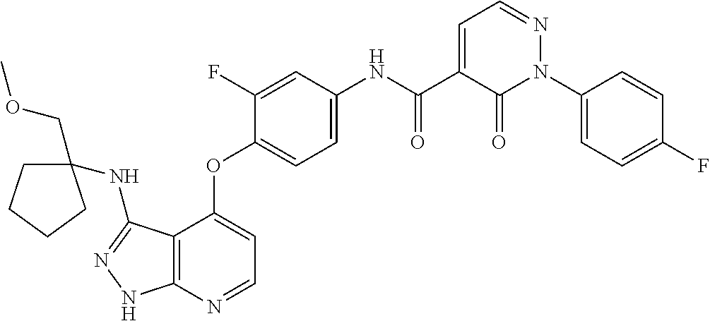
C12=C(N=CC=C1OC1=CC=C(NC(C3=CC=NN(C4=CC=C(F)C=C4)C3=O)=O)C=C1F)NN=C2NC1(COC)CCCC1
